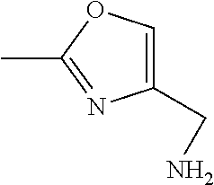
C1(CN)=COC(C)=N1
